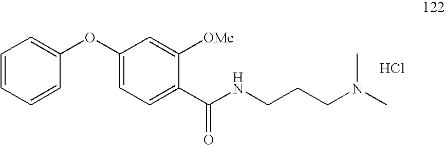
C1=CC=CC(OC2=CC=C(C(NCCCN(C)C)=O)C([OMe])=C2)=C1.Cl
